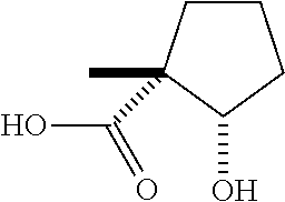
C1CC(C)(C(O)=O)C(O)C1
